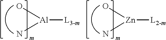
[Al]([L3-m])(O)N.[Zn]([L2-m])(O)N
